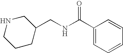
C1(C(NCC2CNCCC2)=O)=CC=CC=C1
